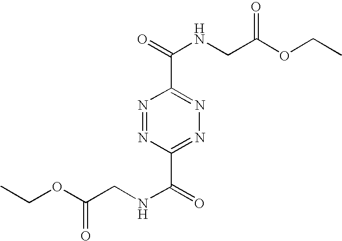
N1=NC(C(NCC(OCC)=O)=O)=NN=C1C(NCC(OCC)=O)=O
